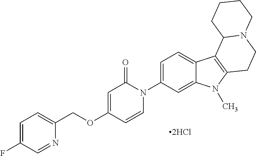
[2HCl].O(C1=CC(=O)N(C2=CC=C3C(=C2)N(C)C2=C3C3N(CC2)CCCC3)C=C1)CC1=CC=C(F)C=N1
